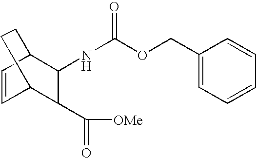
C1=CC2C(C([OMe])=O)C(NC(=O)OCC3=CC=CC=C3)C1CC2
